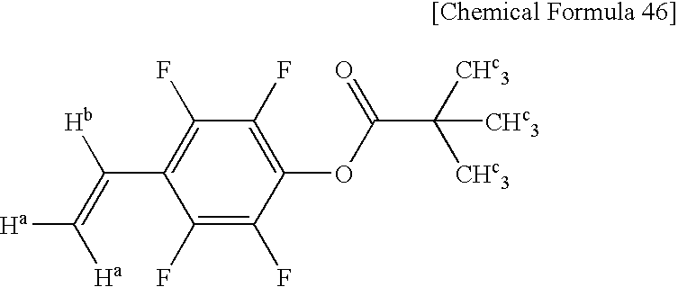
C1(F)=C(F)C(OC(C([CHc3])([CHc3])[CHc3])=O)=C(F)C(F)=C1C(=C([Ha])[Ha])[Hb]
